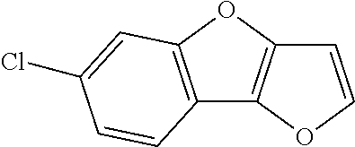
C12=C(OC=C1)C1=C(O2)C=C(Cl)C=C1
